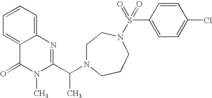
C1=C2C(=CC=C1)N=C(C(N1CCN(S(C3=CC=C(Cl)C=C3)(=O)=O)CCC1)C)N(C)C2=O
